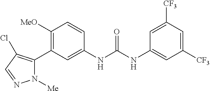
C1([MeO])=C(C2=C(Cl)C=NN2[Me])C=C(NC(NC2=CC([CF3])=CC([CF3])=C2)=O)C=C1
